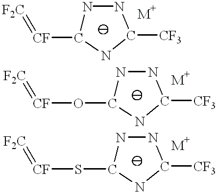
N1C([CF]=[F2C])NC([CF3])N1.N1C(O[CF]=[F2C])NC([CF3])N1.N1C(S[CF]=[F2C])NC([CF3])N1
